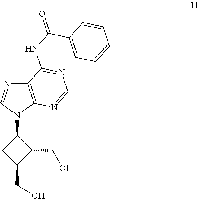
C12=C(N(C3CC(CO)C3CO)C=N1)N=CN=C2NC(=O)C1=CC=CC=C1
